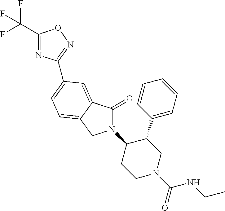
C1(C(F)(F)F)=NC(C2=CC=C3C(=C2)C(=O)N(C2CCN(C(NCC)=O)CC2C2=CC=CC=C2)C3)=NO1
